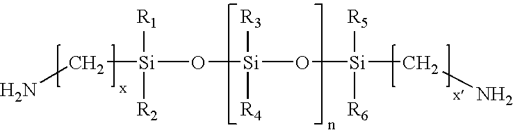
NC[Si]([R1])([R2])O[Si]([R3])([R4])O[Si]([R5])([R6])CN
